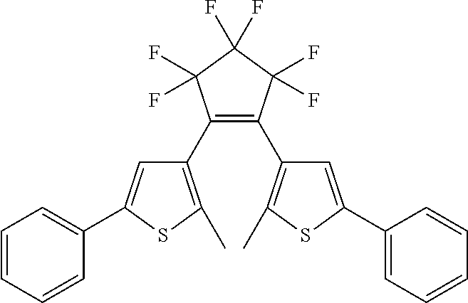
C1=CC=CC(C2=CC(C3=C(C4=C(C)SC(C5=CC=CC=C5)=C4)C(F)(F)C(F)(F)C3(F)F)=C(C)S2)=C1
